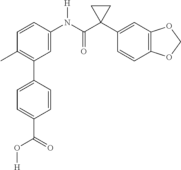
C1=C(N(C(C2(C3=CC4=C(C=C3)OCO4)CC2)=O)[H])C=CC(C)=C1C1=CC=C(C(=O)O[H])C=C1
